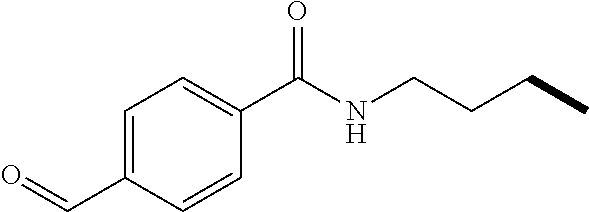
C1=C(C=O)C=CC(C(NCCCC)=O)=C1
